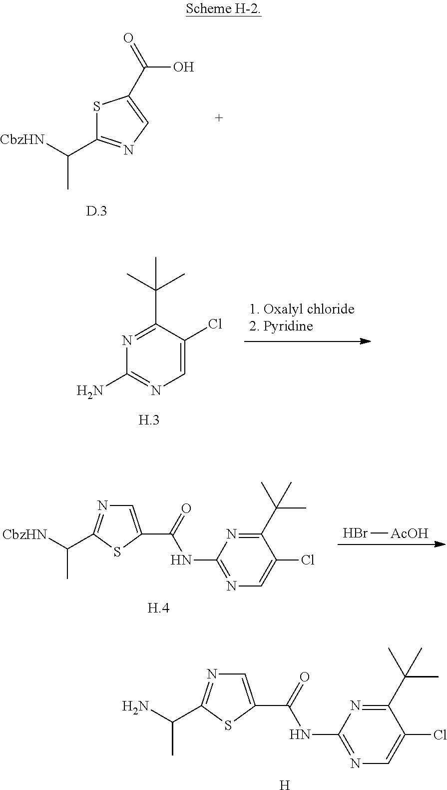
[CbzHN]C(C1=NC=C(C(=O)O)S1)C.C1(N)=NC=C(Cl)C(C(C)(C)C)=N1.Br[AcOH].[CbzHN]C(C)C1=NC=C(C(=O)NC2=NC=C(Cl)C(C(C)(C)C)=N2)S1.NC(C)C1=NC=C(C(=O)NC2=NC=C(Cl)C(C(C)(C)C)=N2)S1.[H]
